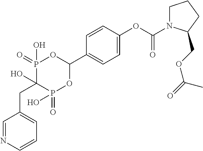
C1=C(OC(N2CCCC2COC(=O)C)=O)C=CC(C2OP(=O)(O)C(O)(CC3=CC=CN=C3)P(=O)(O)O2)=C1
